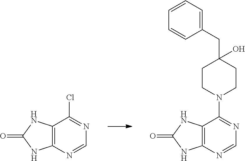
C12=C(C(Cl)=NC=N1)NC(=O)N2.C12=C(C(N3CCC(CC4=CC=CC=C4)(O)CC3)=NC=N1)NC(=O)N2
